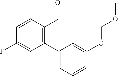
C1(C2=CC=CC(OCOC)=C2)=C(C=O)C=CC(F)=C1
